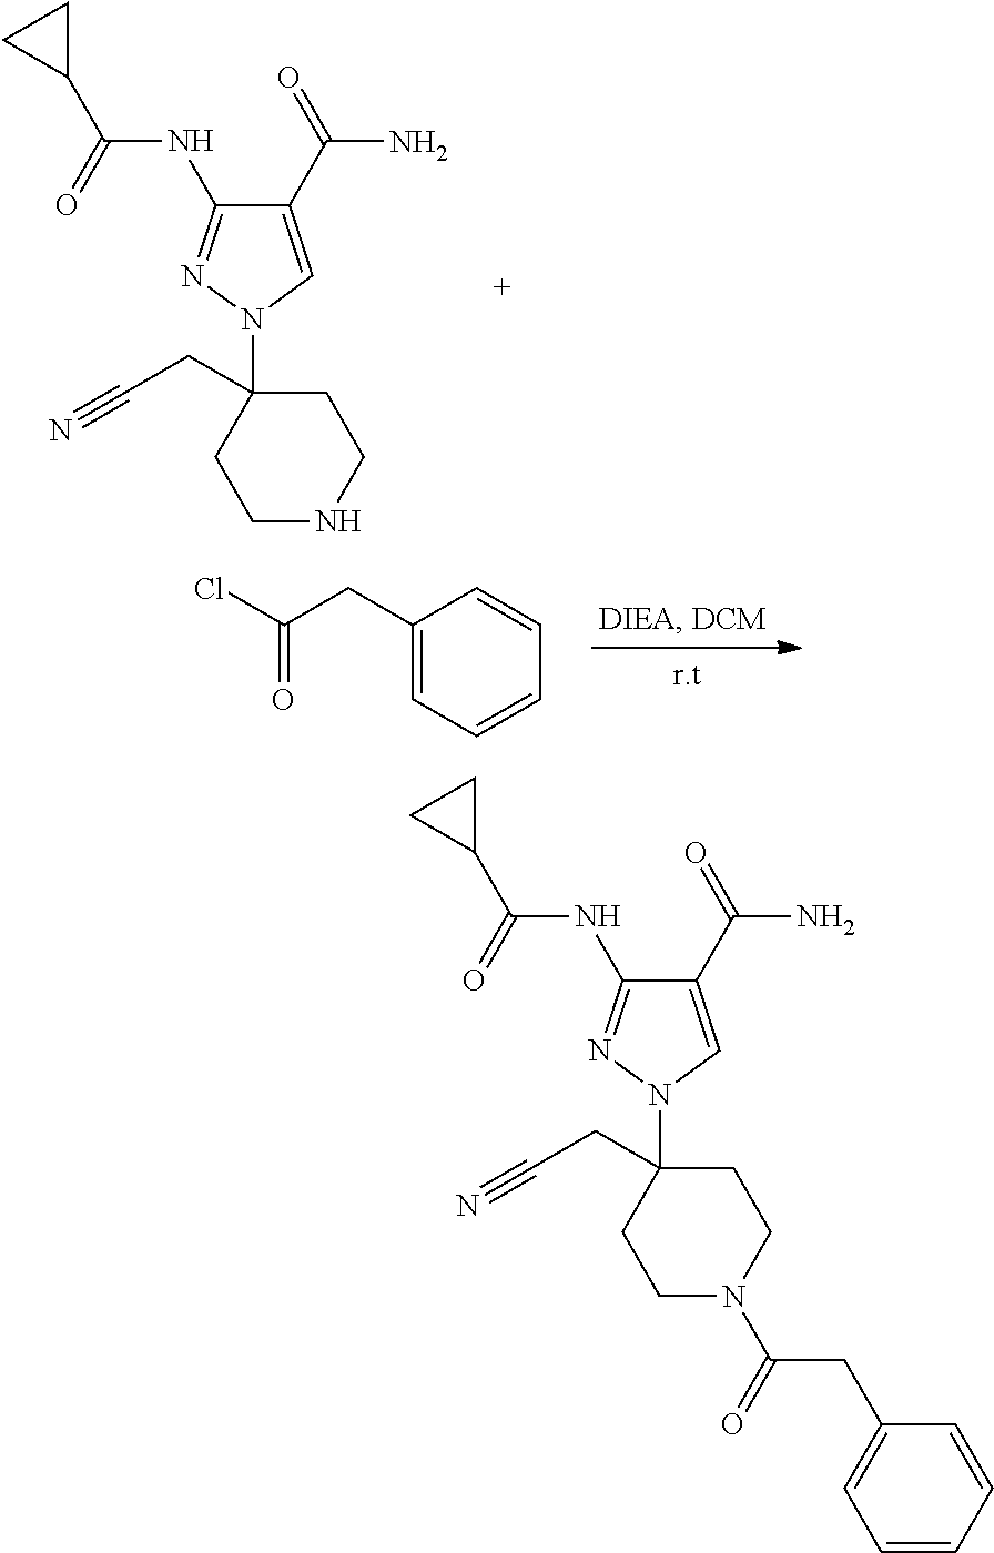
C1(C(=O)N)=CN(C2(CC#N)CCNCC2)N=C1NC(C1CC1)=O.C1(CC(Cl)=O)=CC=CC=C1.C1(C(=O)N)=CN(C2(CC#N)CCN(C(=O)CC3=CC=CC=C3)CC2)N=C1NC(C1CC1)=O
